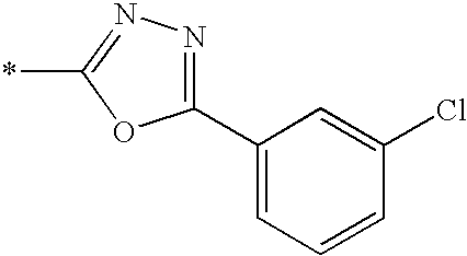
C1(C2=CC=CC(Cl)=C2)=NN=C(*)O1
